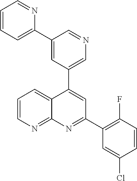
C1=C(C2=CC=CC=N2)C=NC=C1C1=CC(C2=C(F)C=CC(Cl)=C2)=NC2=NC=CC=C12
